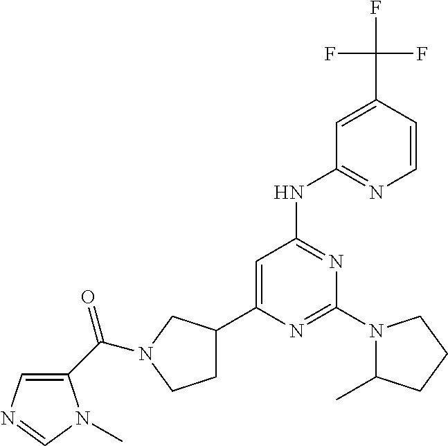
C1=C(C(F)(F)F)C=CN=C1NC1=NC(N2C(C)CCC2)=NC(C2CCN(C(C3=CN=CN3C)=O)C2)=C1
